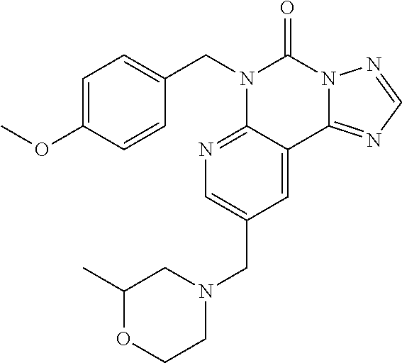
C1=C(OC)C=CC(CN2C3=NC=C(CN4CCOC(C)C4)C=C3C3=NC=NN3C2=O)=C1
